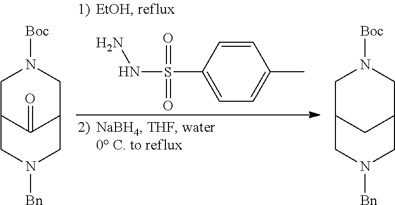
C1C2C(=O)C(CN1[Boc])CN([Bn])C2.N(S(C1=CC=C(C)C=C1)(=O)=O)N.C1C2CC(CN1[Boc])CN([Bn])C2
